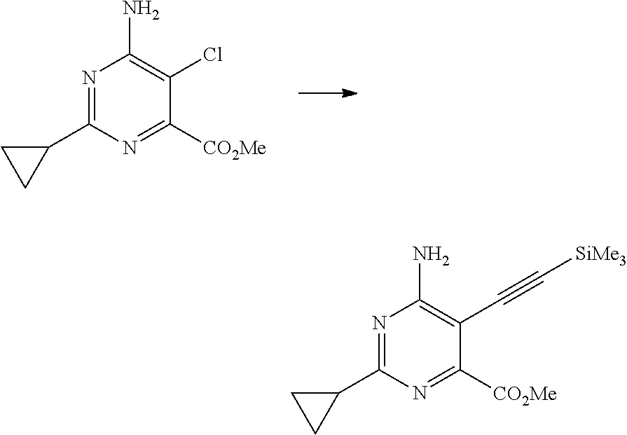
N1=C(C2CC2)N=C([CO2Me])C(Cl)=C1N.N1=C(C2CC2)N=C([CO2Me])C(C#C[SiMe3])=C1N
